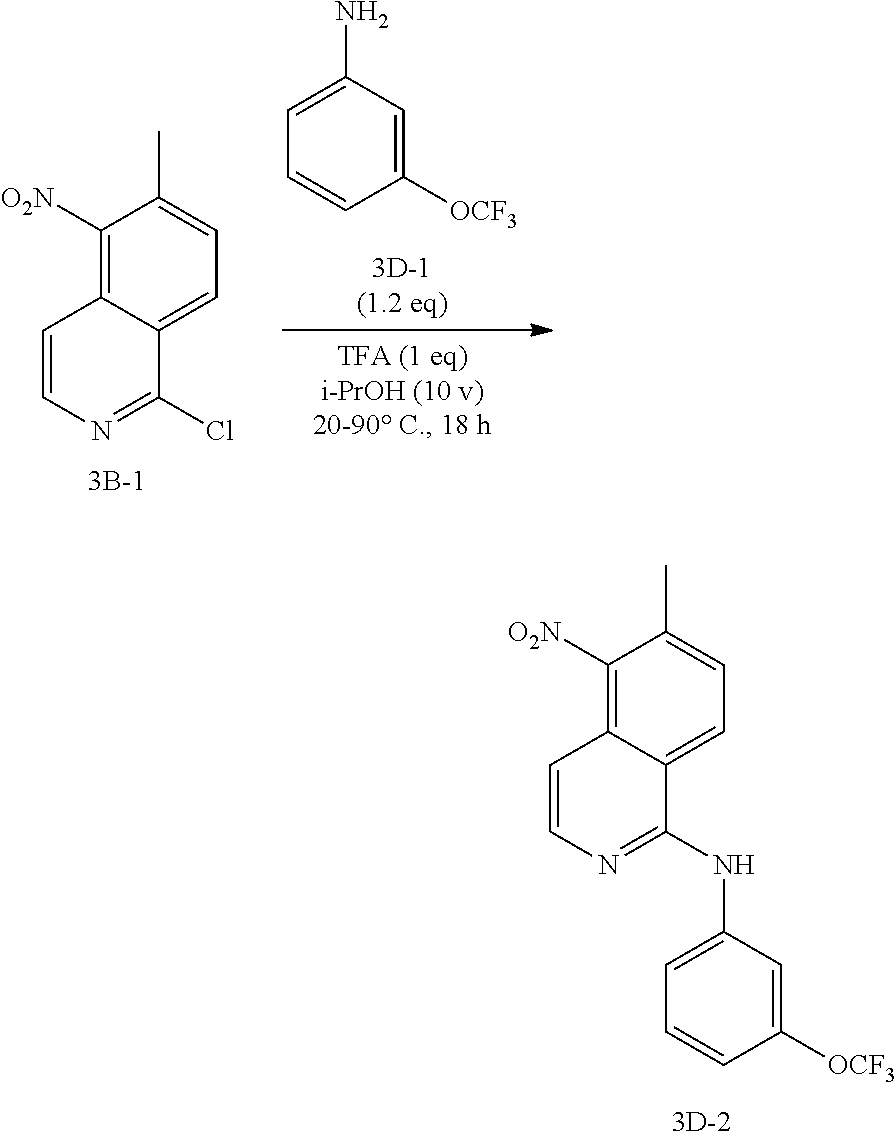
C1([OCF3])=CC(N)=CC=C1.C1([O2N])=C2C(=CC=C1C)C(Cl)=NC=C2.C1([O2N])=C2C(=CC=C1C)C(NC1=CC=CC([OCF3])=C1)=NC=C2
